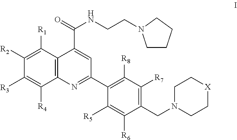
C1([R2])=C([R1])C2=C(C([R4])=C1[R3])N=C(C1=C([R8])C([R7])=C(CN3CC[X]CC3)C([R6])=C1[R5])C=C2C(=O)NCCN1CCCC1
